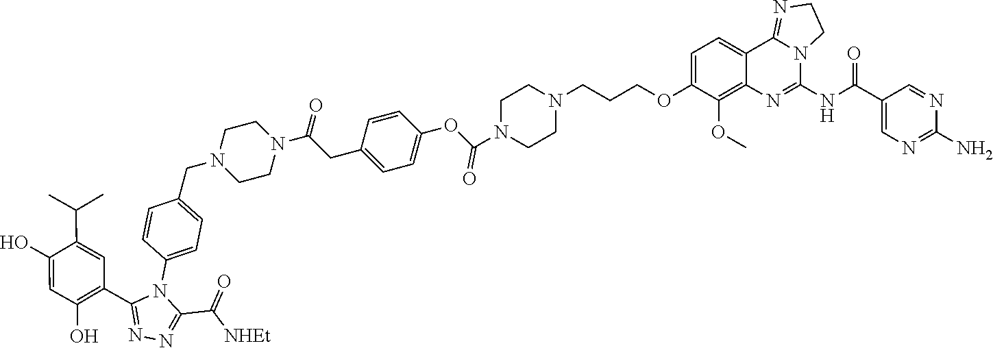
C1=CC(CN2CCN(C(CC3=CC=C(OC(N4CCN(CCCOC5=CC=C6C7=NCCN7C(NC(C7=CN=C(N)N=C7)=O)=NC6=C5OC)CC4)=O)C=C3)=O)CC2)=CC=C1N1C(C2=C(O)C=C(O)C(C(C)C)=C2)=NN=C1C([NHEt])=O
